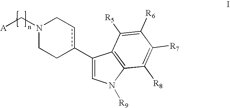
[A]CN1CCc(C2=CN([R9])C3=C2C([R5])=C([R6])C([R7])=C3[R8])cC1
